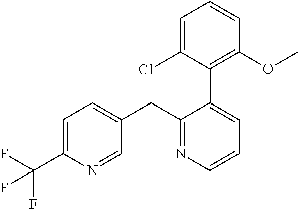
C1=C(C(F)(F)F)N=CC(CC2=NC=CC=C2C2=C(OC)C=CC=C2Cl)=C1
